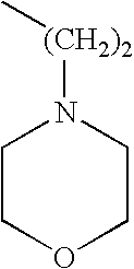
C1COCCN1[(CH2)2]C
